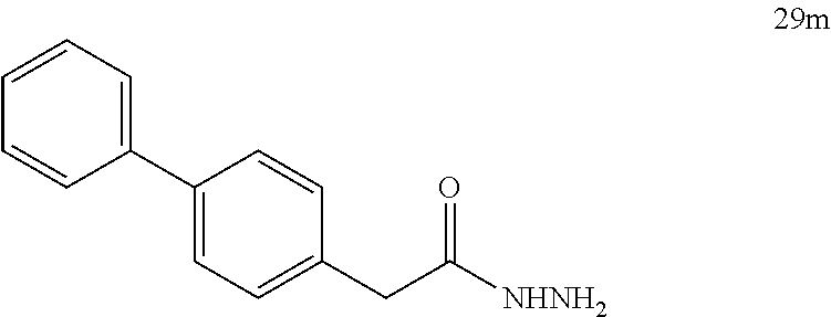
C1=C(C2=CC=CC=C2)C=CC(CC([NHNH2])=O)=C1
